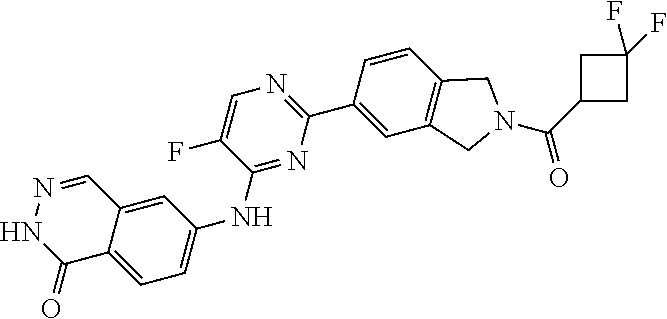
C1(C(N2CC3=C(C2)C=C(C2=NC=C(F)C(NC4=CC=C5C(=C4)C=NNC5=O)=N2)C=C3)=O)CC(F)(F)C1
